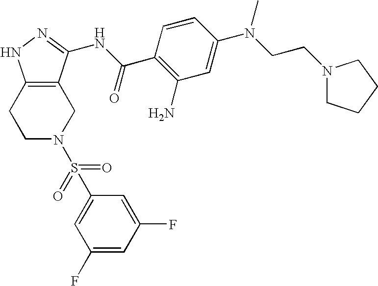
C1C2=C(CCN1S(C1=CC(F)=CC(F)=C1)(=O)=O)NN=C2NC(C1=C(N)C=C(N(CCN2CCCC2)C)C=C1)=O
